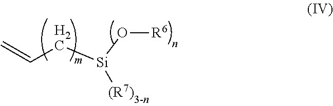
C=CC[Si](O[R6])[(R7)]
